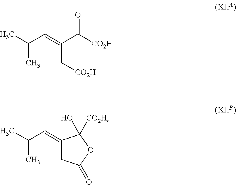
C(C=C(C[CO2H])C([CO2H])=O)(C)C.C(C=C1CC(=O)OC1([CO2H])O)(C)C
